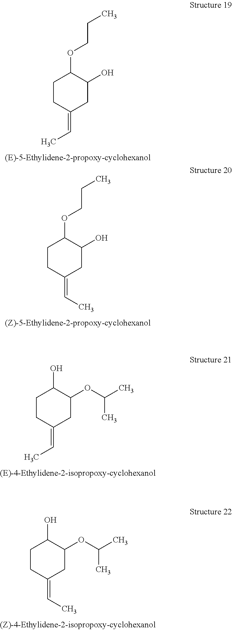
C1CC(=CC)CC(O)C1OCCC.C1CC(=CC)CC(O)C1OCCC.C1CC(=CC)CC(OC(C)C)C1O.C1CC(=CC)CC(OC(C)C)C1O
